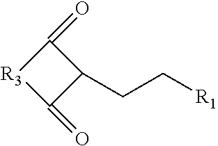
C1(=O)[R3]C(=O)C1CC[R1]
